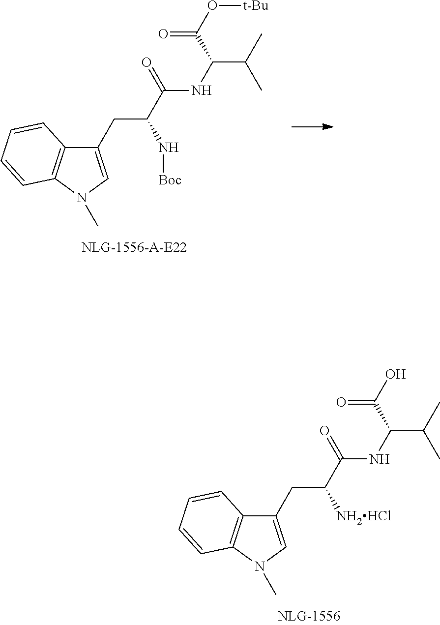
C1(CC(C(NC(C(C)C)C(O[t-Bu])=O)=O)N[Boc])=CN(C)C2=C1C=CC=C2.C1(CC(C(NC(C(C)C)C(O)=O)=O)[NH2HCl])=CN(C)C2=C1C=CC=C2
